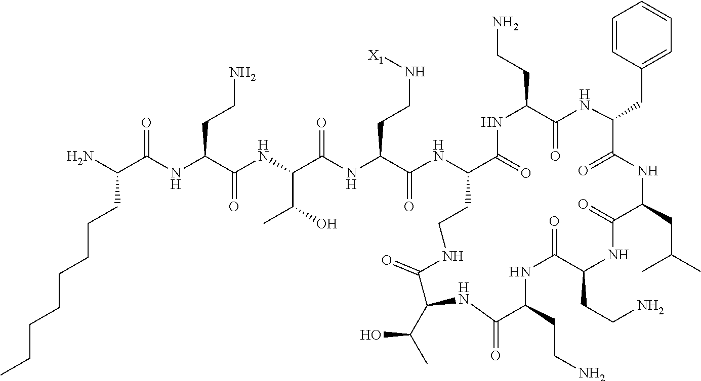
C(NC(C(NC(C(NC(C(NC1C(=O)NC(CCN)C(=O)NC(CC2=CC=CC=C2)C(=O)NC(CC(C)C)C(=O)NC(CCN)C(=O)NC(CCN)C(=O)NC(C(C)O)C(=O)NCC1)=O)CCN[X1])=O)C(O)C)=O)CCN)(=O)C(N)CCCCCCCC
